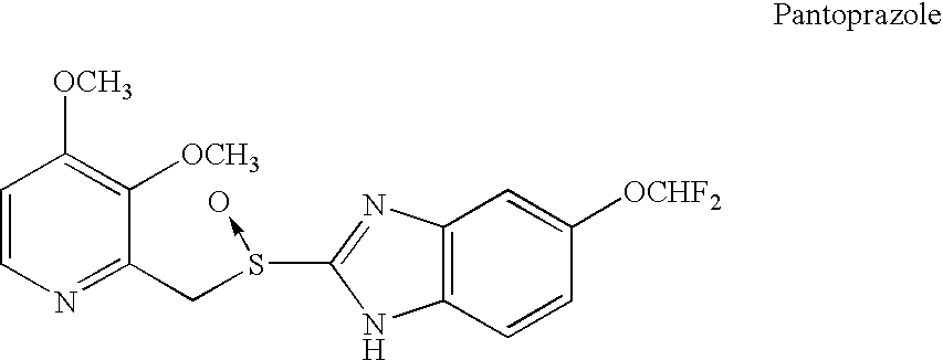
C12=C(N=C(S(CC3=NC=CC([OCH3])=C3[OCH3])->O)N1)C=C([OCHF2])C=C2
